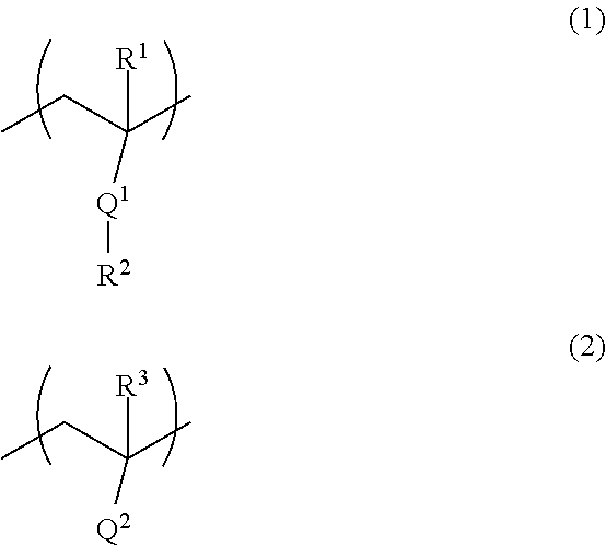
CCC(C)([R1])[Q1][R2].CCC(C)([R3])[Q2]
